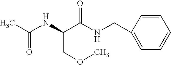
O=C(C)NC(C(NCC1=CC=CC=C1)=O)COC
